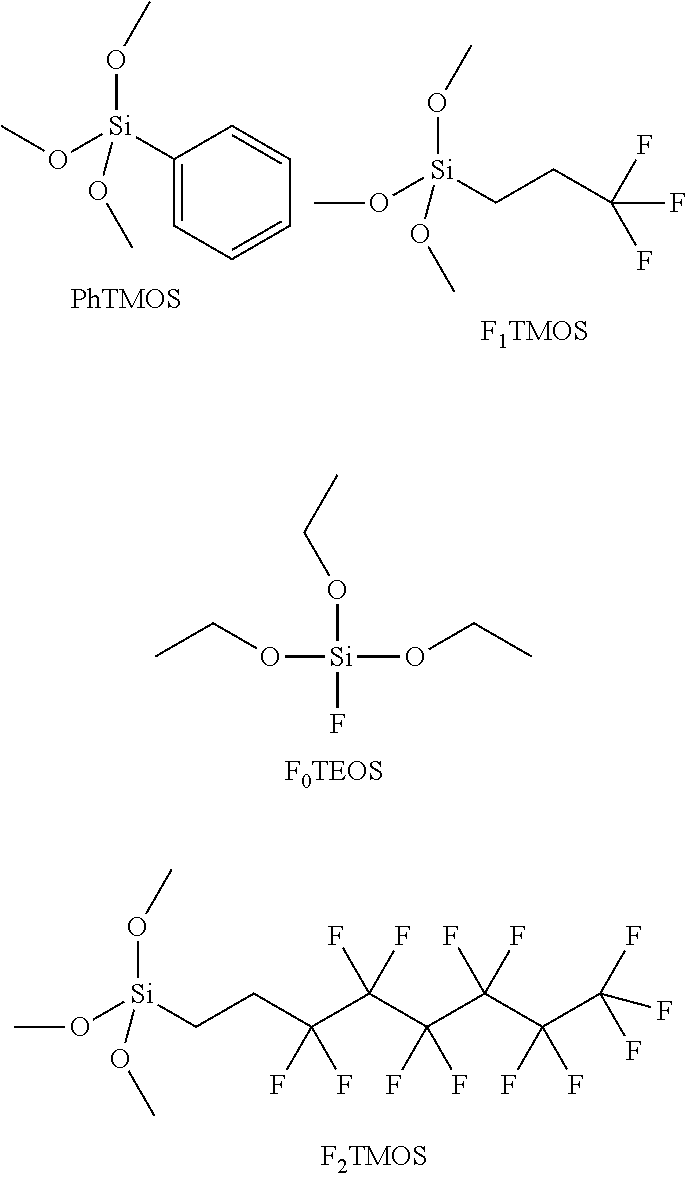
CCO[Si](OCC)(OCC)F.O([Si](CCC(C(C(C(C(C(F)(F)F)(F)F)(F)F)(F)F)(F)F)(F)F)(OC)OC)C.C1([Si](OC)(OC)OC)=CC=CC=C1.O([Si](CCC(F)(F)F)(OC)OC)C
